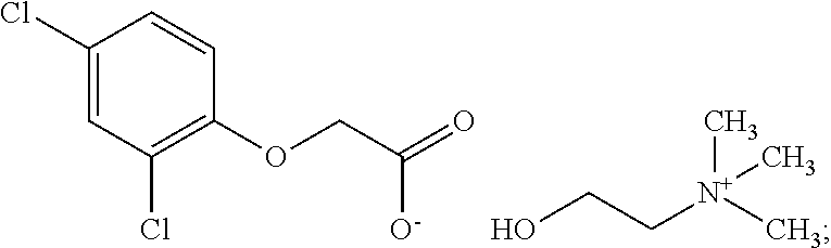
[O-]C(COC1=C(Cl)C=C(Cl)C=C1)=O.[N+](C)(C)(CCO)C
